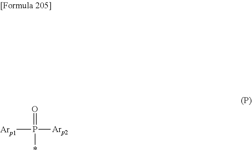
[Arp1]P(=O)(*)[Arp2]
